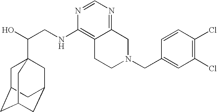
C(CNC1=C2C(=NC=N1)CN(CC1=CC(Cl)=C(Cl)C=C1)CC2)(O)C12CC3CC(CC(C1)C3)C2
